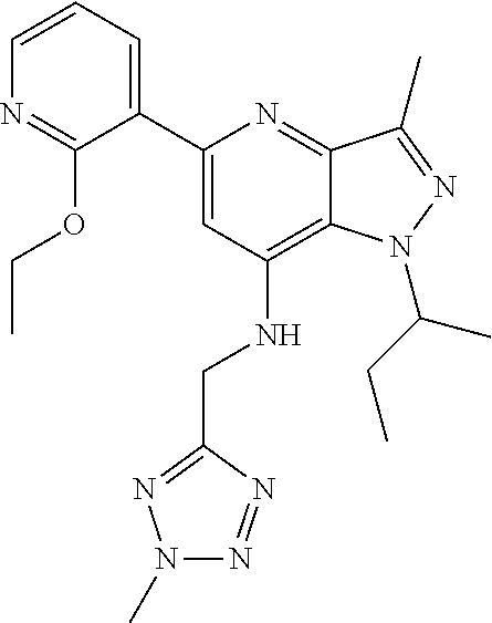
C1=CC=C(C2=CC(NCC3=NN(C)N=N3)=C3C(=N2)C(C)=NN3C(C)CC)C(OCC)=N1
